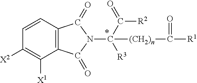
C1=CC2=C(C([X1])=C1[X2])C(=O)N(C([R3])(C([R2])=O)[(CH2)n]C([R1])=O)C2=O
